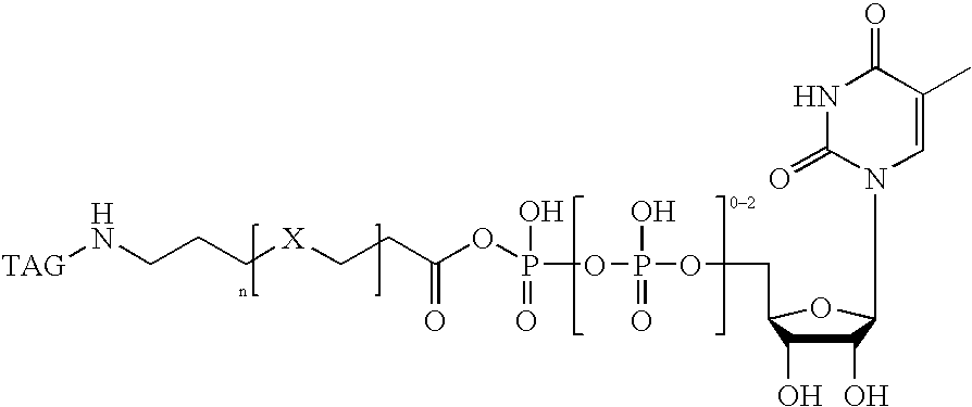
C(C1C(O)C(O)C(N2C(=O)NC(=O)C(C)=C2)O1)OP(=O)(O)OP(=O)(O)OC(CC[X]CCCN[TAG])=O
